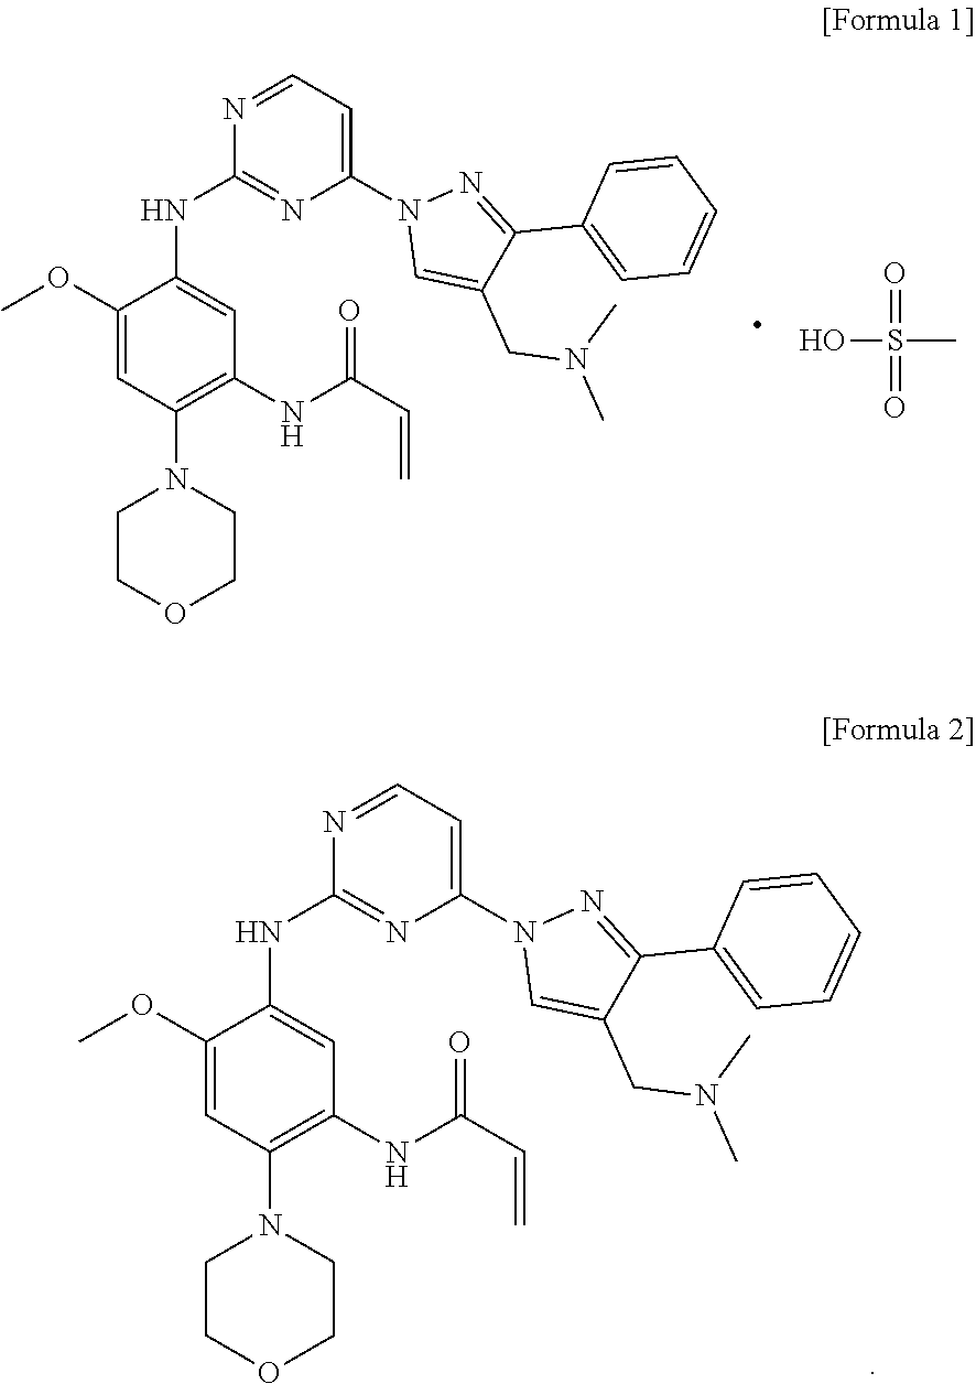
C1(OC)=CC(N2CCOCC2)=C(NC(C=C)=O)C=C1NC1=NC(N2C=C(CN(C)C)C(C3=CC=CC=C3)=N2)=CC=N1.C1(OC)=CC(N2CCOCC2)=C(NC(C=C)=O)C=C1NC1=NC(N2C=C(CN(C)C)C(C3=CC=CC=C3)=N2)=CC=N1.OS(=O)(C)=O
